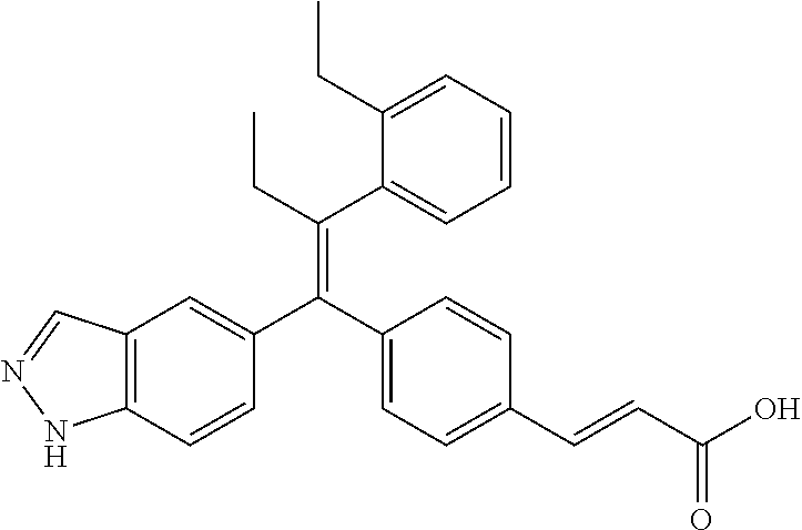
C12=C(C=CC(C(C3=CC=C(C=CC(O)=O)C=C3)=C(CC)C3=CC=CC=C3CC)=C1)NN=C2
